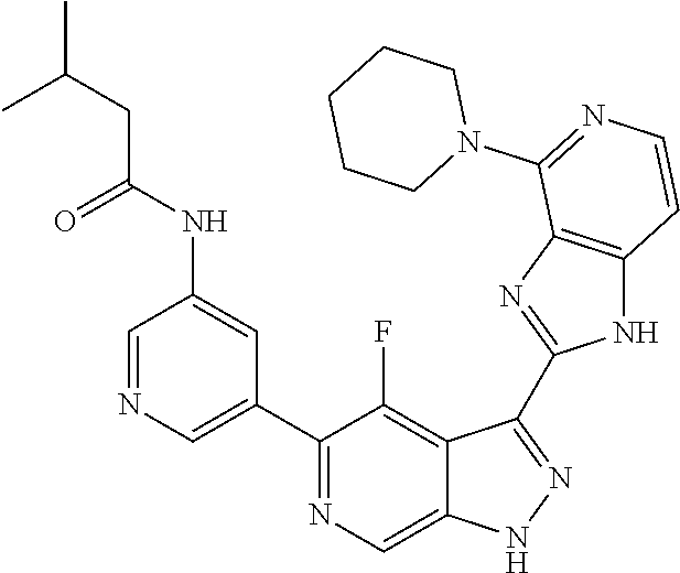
C1=NC=C(C2=NC=C3C(=C2F)C(C2=NC4=C(N2)C=CN=C4N2CCCCC2)=NN3)C=C1NC(CC(C)C)=O
